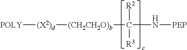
[POLY][(X2)d][(CH2CH2O)b]C(N[PEP])([R2])[R3]
